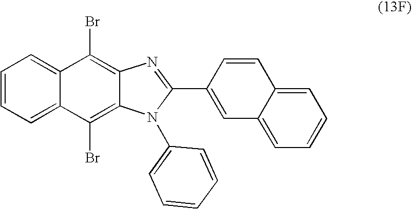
C1=CC=C2C(=C1)C(Br)=C1C(=C2Br)N(C2=CC=CC=C2)C(C2=CC3=CC=CC=C3C=C2)=N1
